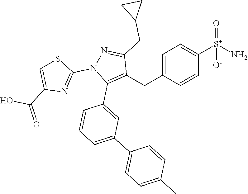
C(C1=C(C2=CC(C3=CC=C(C)C=C3)=CC=C2)N(C2=NC(C(=O)O)=CS2)N=C1CC1CC1)C1=CC=C([S+](N)(=O)[O-])C=C1
